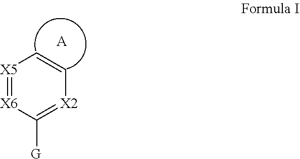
[X5]1=[X6]C([G])=[X2]C=C1.[A]
